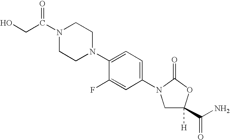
C1CN(C2=CC=C(N3CC(C(N)=O)([H])OC3=O)C=C2F)CCN1C(CO)=O
